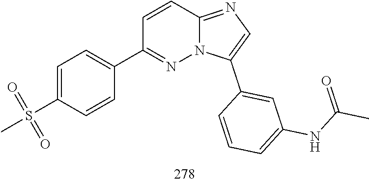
O=C(NC1=CC=CC(C2=CN=C3C=CC(C4=CC=C(S(=O)(=O)C)C=C4)=NN23)=C1)C
